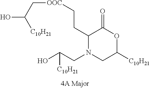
C1(CC[COO]CC(O)[C10H21])N(CC(O)[C10H21])CC([C10H21])OC1=O
